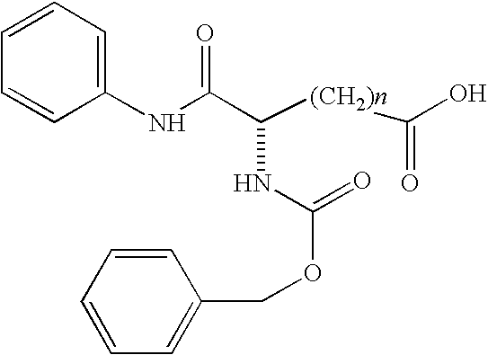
N(C(C([(CH2)n]C(=O)O)NC(=O)OCC1=CC=CC=C1)=O)C1=CC=CC=C1
